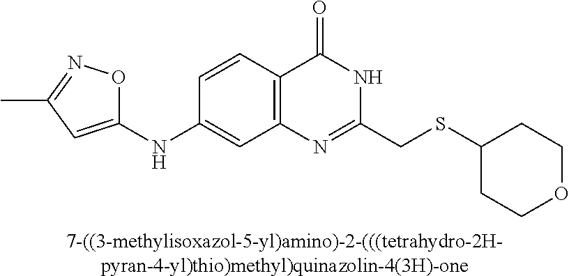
[7-((3-methylisoxazol-5-yl)amino)-2-(((tetrahydro-2H-pyran-4-yl)thio)methyl)quinazolin-4(3H)-one].C1(NC2=CC(C)=NO2)=CC2=C(C=C1)C(=O)NC(CSC1CCOCC1)=N2
